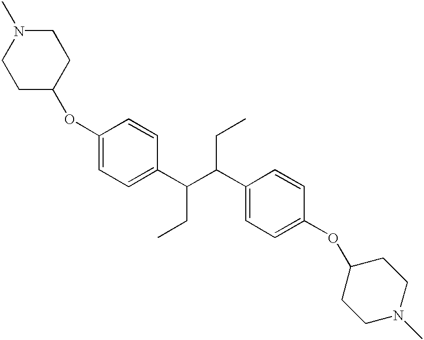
C1(OC2CCN(C)CC2)=CC=C(C(CC)C(CC)C2=CC=C(OC3CCN(C)CC3)C=C2)C=C1
